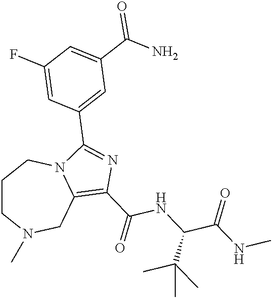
C1CN(C)CC2=C(C(=O)NC(C(NC)=O)C(C)(C)C)N=C(C3=CC(C(N)=O)=CC(F)=C3)N2C1
